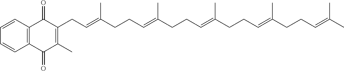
C1=CC2=C(C=C1)C(=O)C(C)=C(CC=C(CCC=C(CCC=C(CCC=C(CCC=C(C)C)C)C)C)C)C2=O
